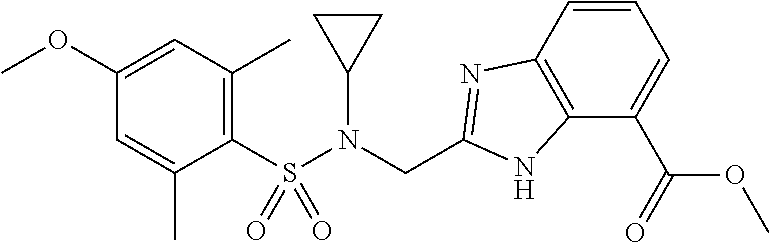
C1(S(N(CC2=NC3=C(N2)C(C(=O)OC)=CC=C3)C2CC2)(=O)=O)=C(C)C=C(OC)C=C1C
